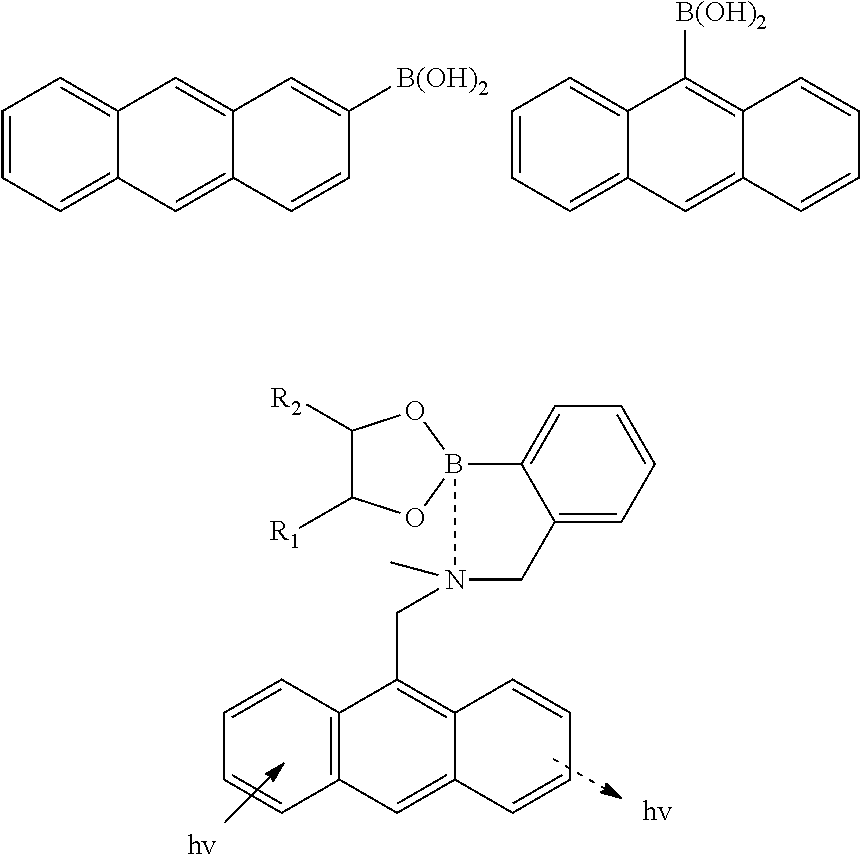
C1=CC2=C(C=C3C(=C2CN2(C)CC4=CC=CC=C4B24OC([R1])C([R2])O4)C=CC=C3)C=C1.[hv].C1=CC=C2C(=C1)C=C1C(=C2)C=CC([B(OH)2])=C1.C1=CC=C2C(=C1)C([B(OH)2])=C1C(=C2)C=CC=C1
